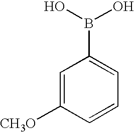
C1=C([CH3O])C=CC=C1B(O)O
